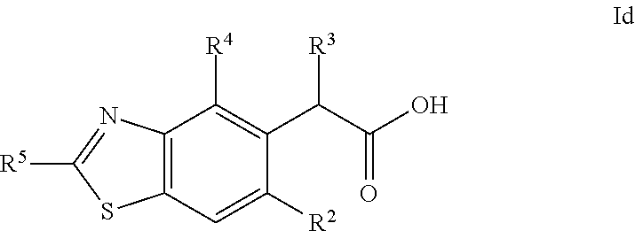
C12=C(C=C([R2])C(C(C(O)=O)[R3])=C1[R4])SC([R5])=N2
